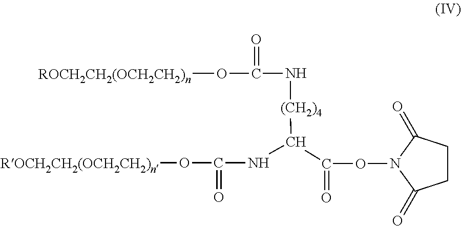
O([ROCH2CH2(OCH2CH2)n])C(NC(C(=O)ON1C(=O)CCC1=O)[(CH2)4]NC(O[ROCH2CH2(OCH2CH2)n])=O)=O
